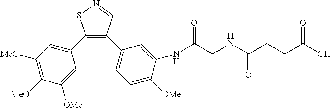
C1(C2=CC([MeO])=C([MeO])C([OMe])=C2)=C(C2=CC=C([OMe])C(NC(CNC(CCC(O)=O)=O)=O)=C2)C=NS1
